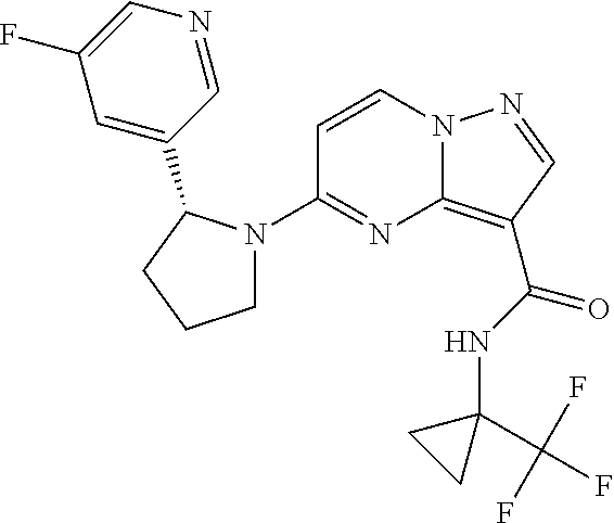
C1=CN2C(=C(C(NC3(C(F)(F)F)CC3)=O)C=N2)N=C1N1CCCC1C1=CC(F)=CN=C1
